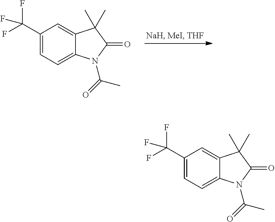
C1(C(F)(F)F)=CC=C2C(=C1)C(C)(C)C(=O)N2C(=O)C.C1(C(F)(F)F)=CC=C2C(=C1)C(C)(C)C(=O)N2C(=O)C
